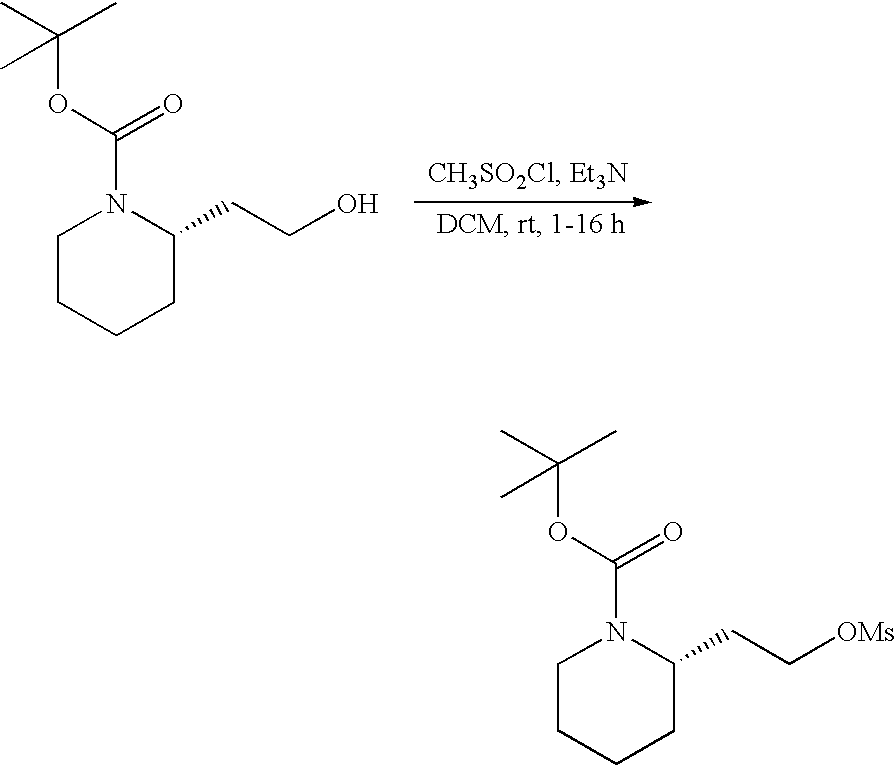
C1CCCC(CCO)N1C(=O)OC(C)(C)C.C1CCCC(CC[OMs])N1C(=O)OC(C)(C)C
